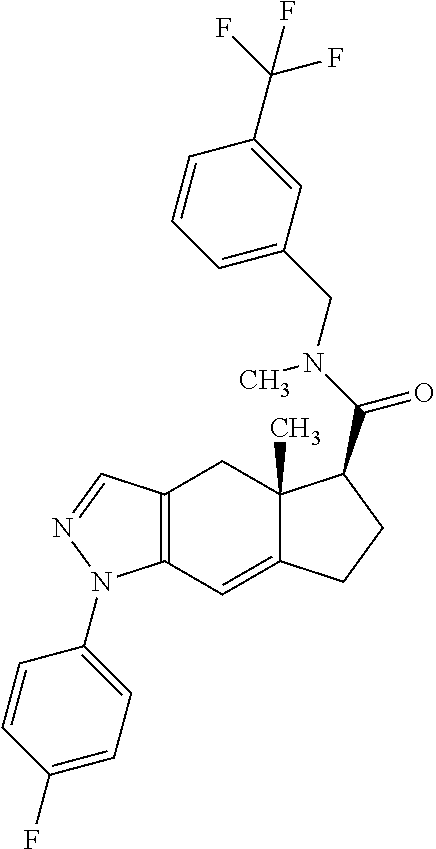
C12=C(C=C3C(C)(C1)C(C(N(C)CC1=CC=CC(C(F)(F)F)=C1)=O)CC3)N(C1=CC=C(F)C=C1)N=C2
